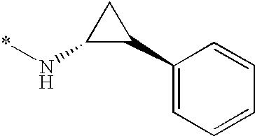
C1(C2CC2N*)=CC=CC=C1
